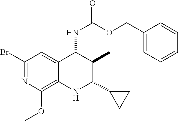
C1(Br)=NC(OC)=C2C(=C1)C(NC(OCC1=CC=CC=C1)=O)C(C)C(C1CC1)N2
